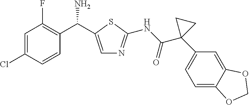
C1=C(C(C2=C(F)C=C(Cl)C=C2)N)SC(NC(C2(C3=CC=C4C(=C3)OCO4)CC2)=O)=N1
